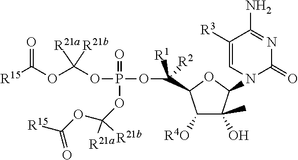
C1([R4O])C(O)(C)C(N2C(=O)N=C(N)C([R3])=C2)OC1C([R1])([R2])OP(=O)(OC(OC([R15])=O)([R21a])[R21b])OC(OC([R15])=O)([R21a])[R21b]
